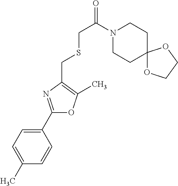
C1(C2=NC(CSCC(=O)N3CCC4(CC3)OCCO4)=C(C)O2)=CC=C(C)C=C1
